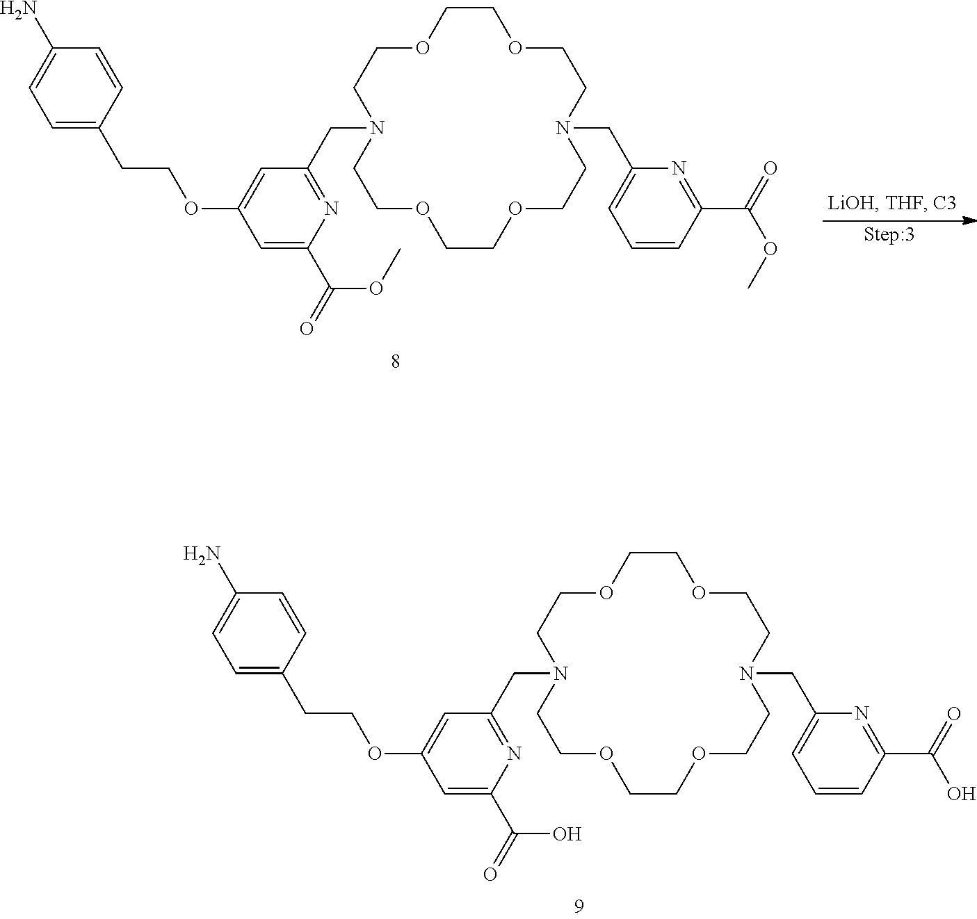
N1(CC2=NC(C(O)=O)=CC(OCCC3=CC=C(N)C=C3)=C2)CCOCCOCCN(CC2=CC=CC(C(O)=O)=N2)CCOCCOCC1.N1(CC2=NC(C(OC)=O)=CC(OCCC3=CC=C(N)C=C3)=C2)CCOCCOCCN(CC2=CC=CC(C(OC)=O)=N2)CCOCCOCC1
